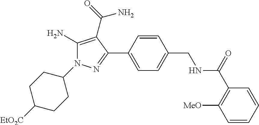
C1(N2C(N)=C(C(=O)N)C(C3=CC=C(CNC(C4=C([MeO])C=CC=C4)=O)C=C3)=N2)CCC([EtO2C])CC1
